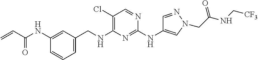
C1=C(CNC2=C(Cl)C=NC(NC3=CN(CC(NC[CF3])=O)N=C3)=N2)C=C(NC(C=C)=O)C=C1
